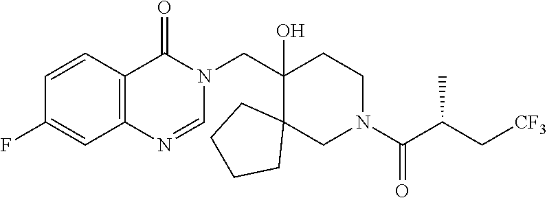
C1(CN2C(=O)C3=C(N=C2)C=C(F)C=C3)(O)C2(CN(C(C(C[CF3])C)=O)CC1)CCCC2
